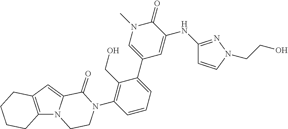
C12=C(C=C3N1CCN(C1=C(CO)C(C4=CN(C)C(=O)C(NC5=NN(CCO)C=C5)=C4)=CC=C1)C3=O)CCCC2
